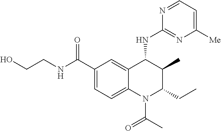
C1(C(NCCO)=O)=CC=C2C(=C1)C(NC1=NC([Me])=CC=N1)C(C)C(CC)N2C(C)=O
